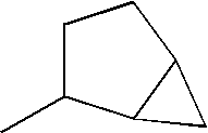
C1C(C)C2C(C1)C2
